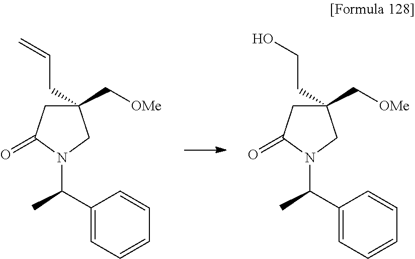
C1C(=O)N(C(C2=CC=CC=C2)C)CC1(C[OMe])CC=C.C1C(=O)N(C(C2=CC=CC=C2)C)CC1(C[OMe])CCO
